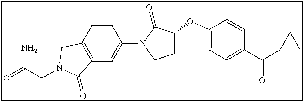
C(CN1CC2=C(C=C(N3C(=O)C(OC4=CC=C(C(C5CC5)=O)C=C4)CC3)C=C2)C1=O)(=O)N
